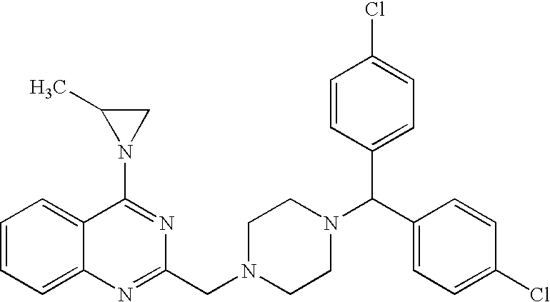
C1(N2CC2C)=NC(CN2CCN(C(C3=CC=C(Cl)C=C3)C3=CC=C(Cl)C=C3)CC2)=NC2=CC=CC=C12
